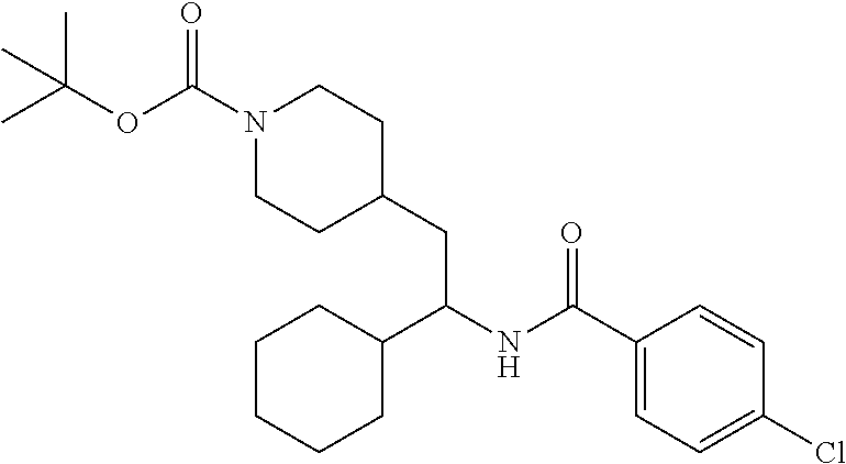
C1(C(NC(C2CCCCC2)CC2CCN(C(=O)OC(C)(C)C)CC2)=O)=CC=C(Cl)C=C1
